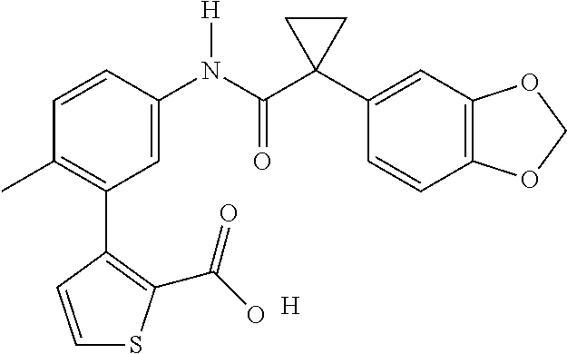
C1(C2=C(C)C=CC(N(C(C3(C4=CC5=C(C=C4)OCO5)CC3)=O)[H])=C2)=C(C(O)=O)SC=C1.[H]
